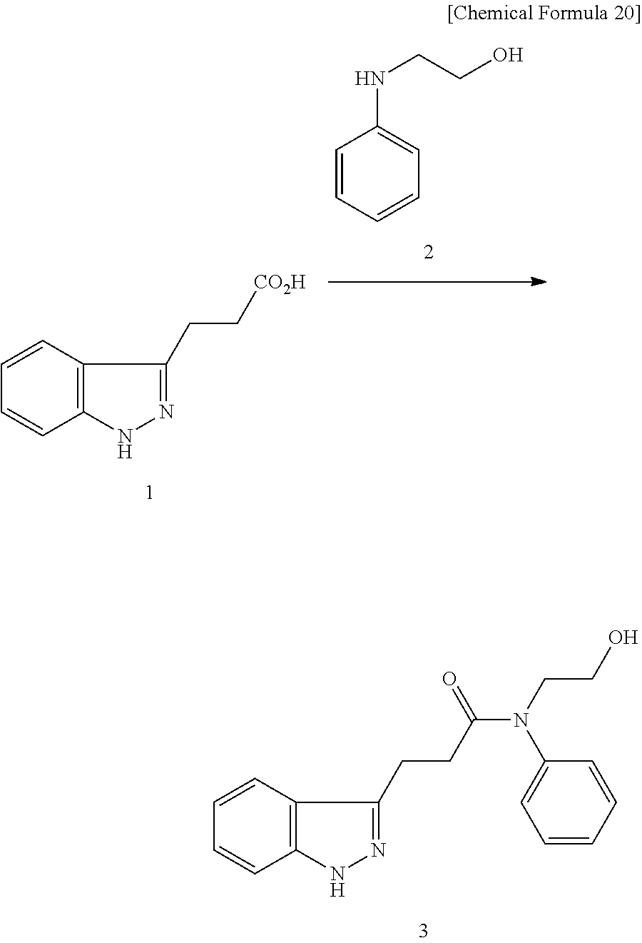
C1=CC2=C(C=C1)NN=C2CC[CO2H].C1=CC=CC=C1NCCO.C1=CC2=C(C=C1)NN=C2CCC(N(C1=CC=CC=C1)CCO)=O
